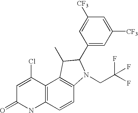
C1=C(Cl)C2=C(NC1=O)C=CC1=C2C(C)C(C2=CC([CF3])=CC([CF3])=C2)N1CC(F)(F)F
